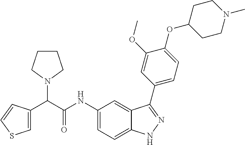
C1=C(C(C(NC2=CC=C3C(=C2)C(C2=CC=C(OC4CCN(C)CC4)C(OC)=C2)=NN3)=O)N2CCCC2)C=CS1
